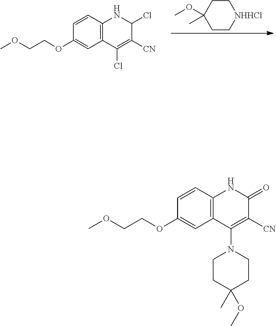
C(COC)OC1=CC2=C(C=C1)NC(Cl)C([CN])=C2Cl.C1CC(OC)(C)CC[NHHCl]1.C(COC)OC1=CC2=C(C=C1)NC(=O)C([CN])=C2N1CCC(OC)(C)CC1
